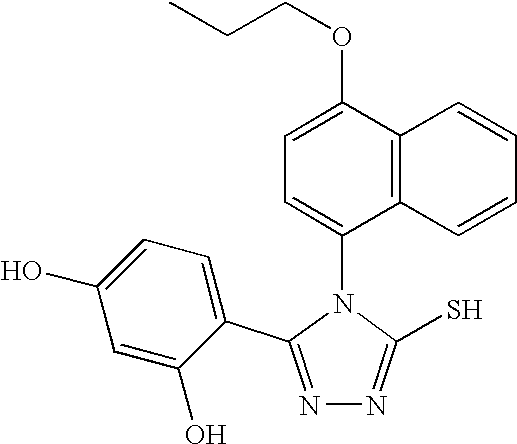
N1=C(C2=CC=C(O)C=C2O)N(C2=CC=C(OCCC)C3=C2C=CC=C3)C(S)=N1
